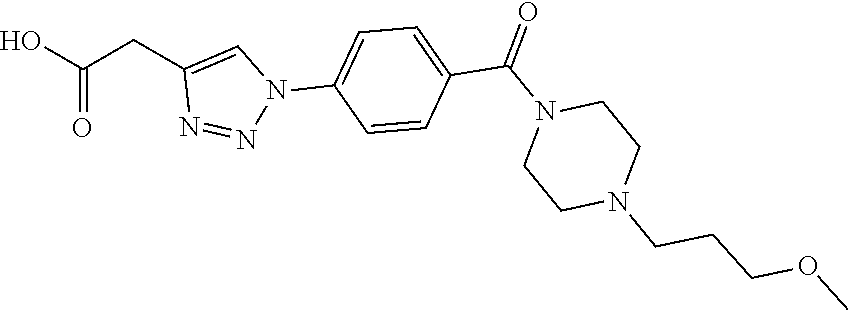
C1=C(N2C=C(CC(O)=O)N=N2)C=CC(C(N2CCN(CCCOC)CC2)=O)=C1
